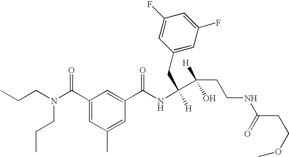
CCCN(C(C1=CC(C)=CC(C(NC([H])(CC2=CC(F)=CC(F)=C2)C(CCNC(CCOC)=O)(O)[H])=O)=C1)=O)CCC
